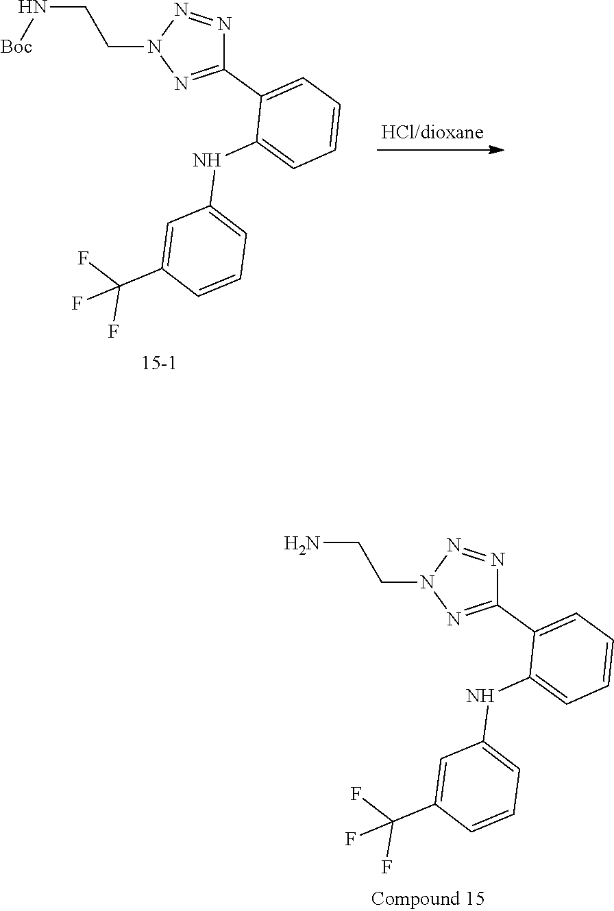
NCCN1N=C(C2=CC=CC=C2NC2=CC=CC(C(F)(F)F)=C2)N=N1.N(CCN1N=C(C2=CC=CC=C2NC2=CC=CC(C(F)(F)F)=C2)N=N1)[Boc]
